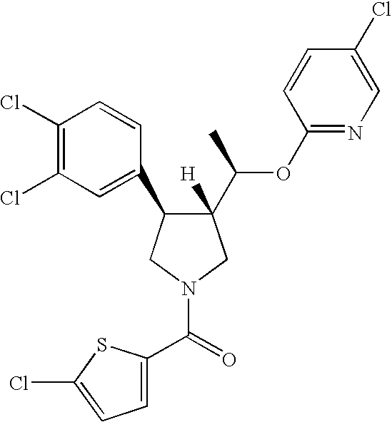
C1(Cl)=C(Cl)C=C(C2C(C(C)OC3=NC=C(Cl)C=C3)([H])CN(C(=O)C3=CC=C(Cl)S3)C2)C=C1
